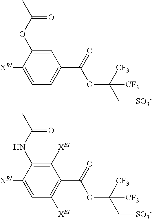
C1(OC(C)=O)=CC(C(=O)OC(C[SO3-])([CF3])[CF3])=CC=C1[XBI].C1(NC(C)=O)=C([XBI])C(C(=O)OC(C[SO3-])([CF3])[CF3])=C([XBI])C=C1[XBI]
